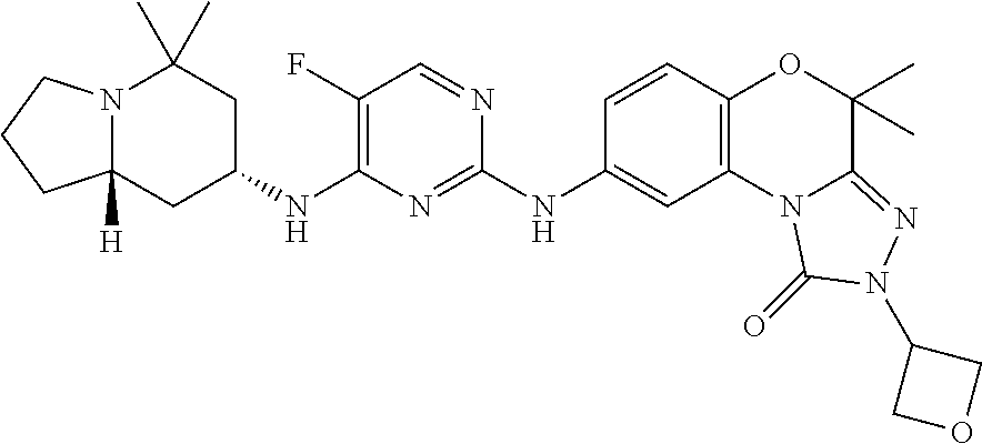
N12C([H])(CC(NC3=C(F)C=NC(NC4=CC5=C(C=C4)OC(C)(C)C4=NN(C6COC6)C(=O)N54)=N3)CC1(C)C)CCC2
